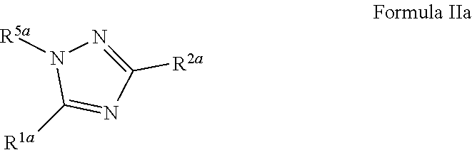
N1([R5a])C([R1a])=NC([R2a])=N1
